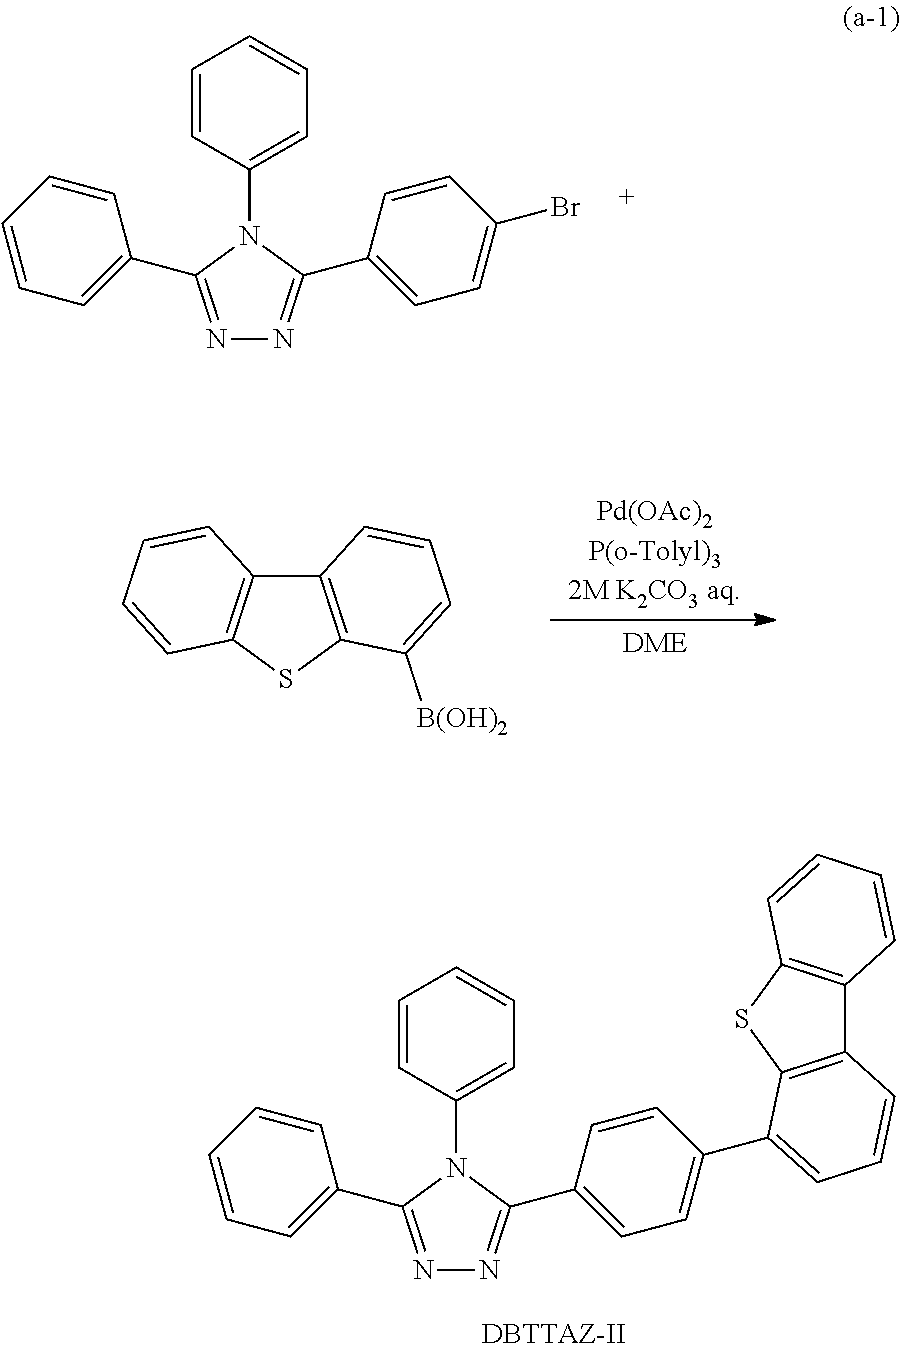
N1=C(C2=CC=CC=C2)N(C2=CC=CC=C2)C(C2=CC=C(Br)C=C2)=N1.C12=C(SC3=C1C=CC=C3)C([B(OH)2])=CC=C2.N1=C(C2=CC=CC=C2)N(C2=CC=CC=C2)C(C2=CC=C(C3=CC=CC4=C3SC3=C4C=CC=C3)C=C2)=N1
